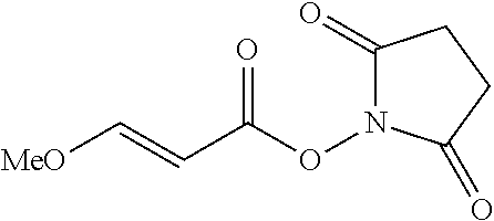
C1(=O)N(OC(C=C[MeO])=O)C(=O)CC1
